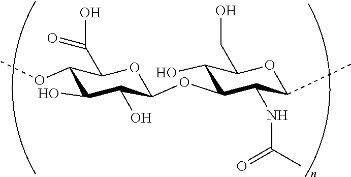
C1(OC)C(O)C(O)C(OC2C(O)C(CO)OC(C)C2NC(C)=O)OC1C(O)=O
